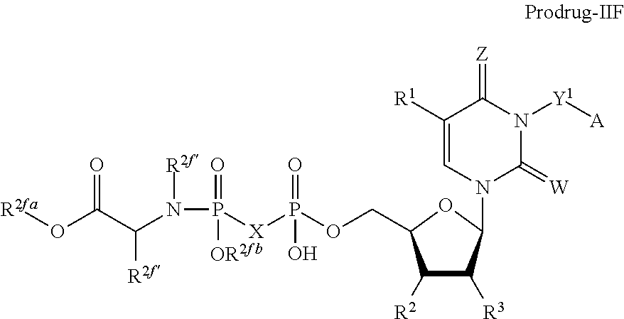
P([X]P(OCC1C([R2])C([R3])C(N2C(=[W])N([Y1][A])C(=[Z])C([R1])=C2)O1)(=O)O)(=O)([OR2fb])N([R2f])C(C(O[R2fa])=O)[R2f]
